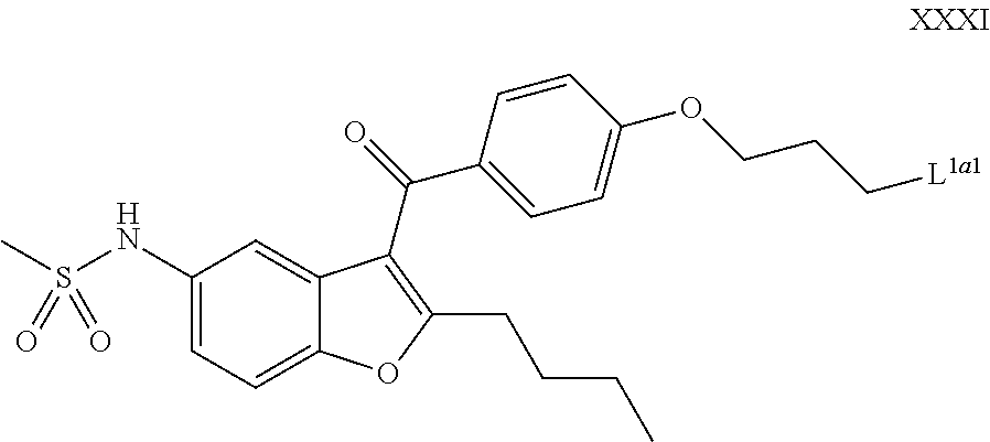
C1(NS(C)(=O)=O)=CC=C2C(=C1)C(C(C1=CC=C(OCCC[L1a1])C=C1)=O)=C(CCCC)O2
